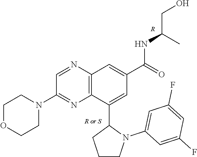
C1=NC2=C(N=C1N1CCOCC1)C(C1CCCN1C1=CC(F)=CC(F)=C1)=CC(C(=O)NC(CO)C)=C2.[R]
